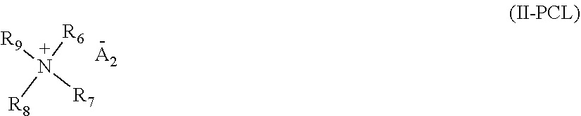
[R9]N([R7])([R8])[R6].[A2]
